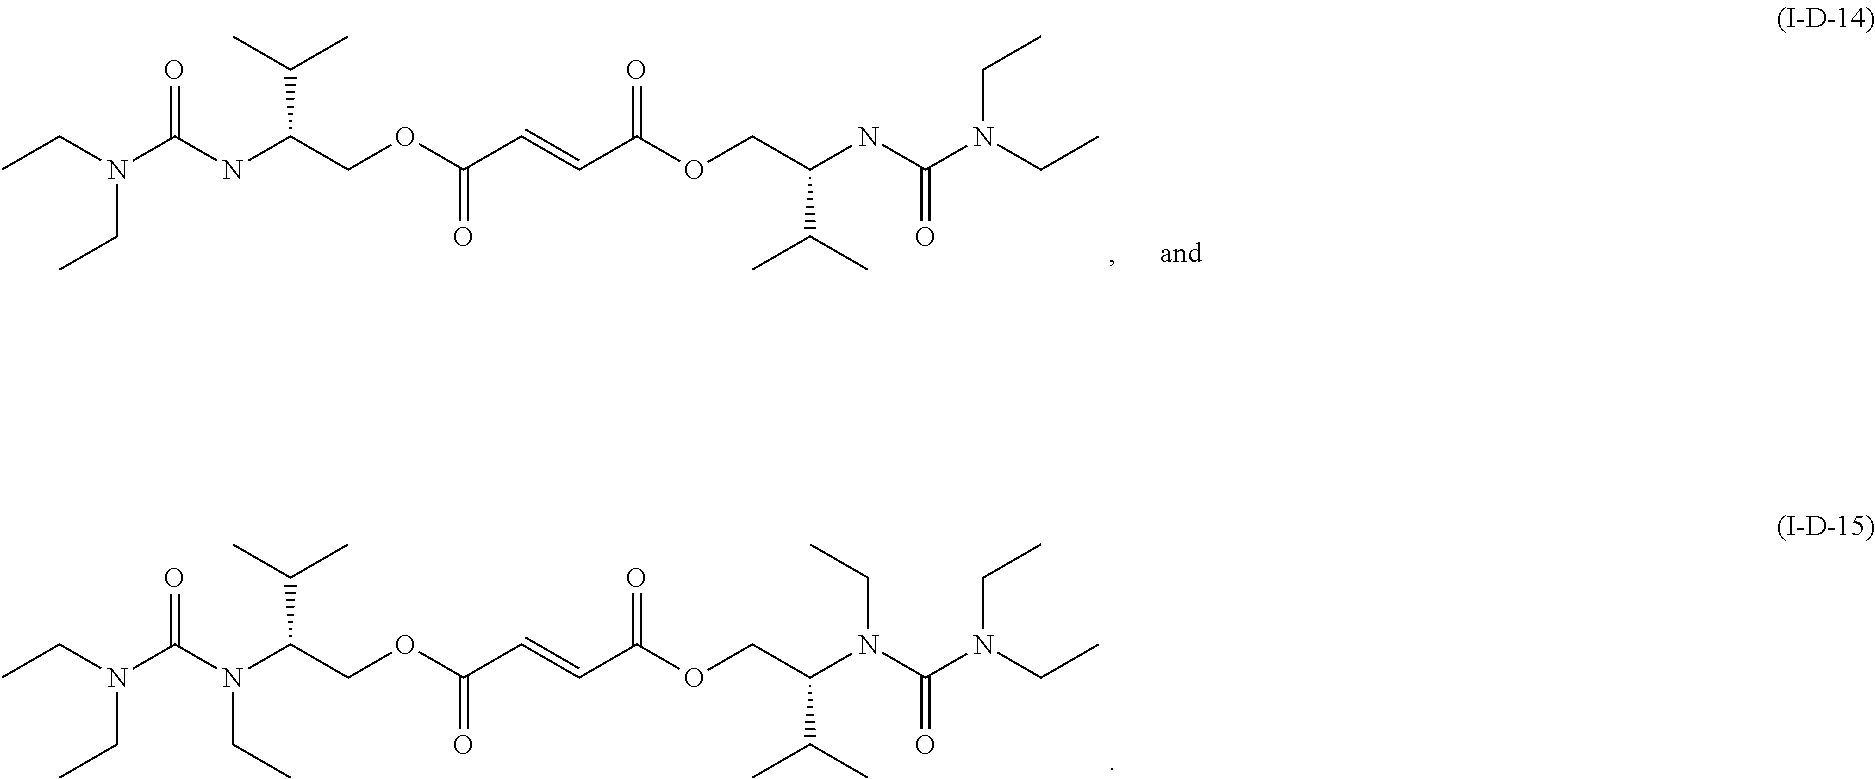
CCN(C(=O)N(C(COC(C=CC(OCC(N(C(=O)N(CC)CC)CC)C(C)C)=O)=O)C(C)C)CC)CC.CCN(C(=O)NC(COC(C=CC(OCC(NC(=O)N(CC)CC)C(C)C)=O)=O)C(C)C)CC
